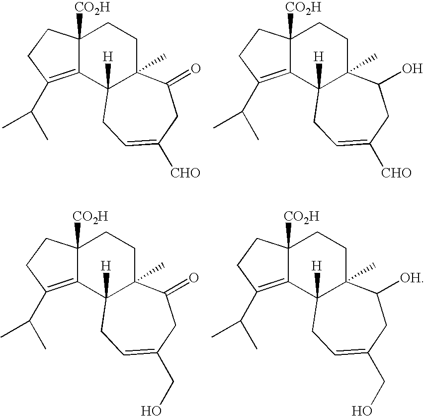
C12([CO2H])C(=C(C(C)C)CC1)C1([H])C(C)(CC2)C(=O)CC([CHO])=CC1.C12([CO2H])C(=C(C(C)C)CC1)C1([H])C(C)(CC2)C(O)CC([CHO])=CC1.C12([CO2H])C(=C(C(C)C)CC1)C1([H])C(C)(CC2)C(=O)CC(CO)=CC1.C12([CO2H])C(=C(C(C)C)CC1)C1([H])C(C)(CC2)C([OH])CC(CO)=CC1
